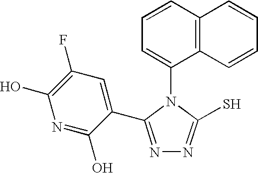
C1=CC2=C(C(N3C(S)=NN=C3C3=CC(F)=C(O)N=C3O)=C1)C=CC=C2
